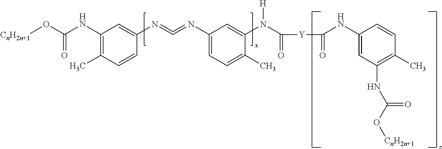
C1(NC(O[CnH2n+1])=O)=C(C)C=CC(N=C=NC2=CC=C(C)C(N(C([Y]C(NC3=CC(NC(O[CnH2n+1])=O)=C(C)C=C3)=O)=O)[H])=C2)=C1
